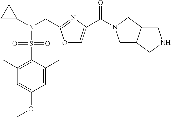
C1(C)=C(S(=O)(N(C2CC2)CC2=NC(C(=O)N3CC4C(C3)CNC4)=CO2)=O)C(C)=CC(OC)=C1
